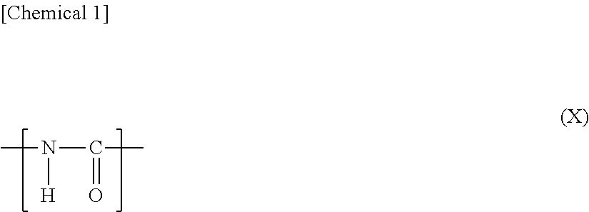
CN([H])C(=O)C
